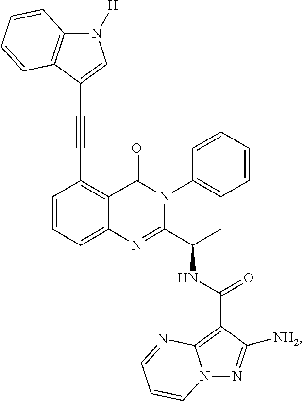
C1(C#CC2=CN([H])C3=C2C=CC=C3)=C2C(=CC=C1)N=C(C(C)NC(C1=C3N(N=C1[NH2])C=CC=N3)=O)N(C1=CC=CC=C1)C2=O
